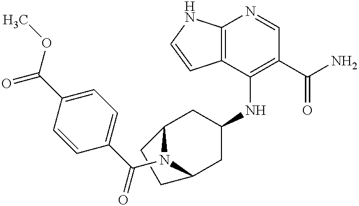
C12=C(C(NC3CC4N(C(C5=CC=C(C(OC)=O)C=C5)=O)C(C3)CC4)=C(C(N)=O)C=N1)C=CN2
